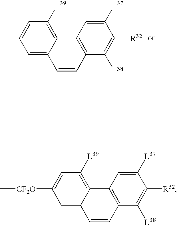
CC1=CC([L39])=C2C(=C1)C=CC1=C2C=C([L37])C([R32])=C1[L38].[CF2O](C1=CC([L39])=C2C(=C1)C=CC1=C2C=C([L37])C([R32])=C1[L38])C
